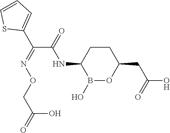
B1(O)OC(CC(O)=O)CCC1NC(C(=NOCC(=O)O)C1=CC=CS1)=O
